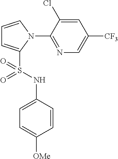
C1=CN(C2=NC=C([CF3])C=C2Cl)C(S(NC2=CC=C([OMe])C=C2)(=O)=O)=C1
